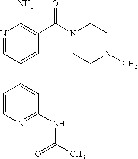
N1=CC(C2=CC(NC(C)=O)=NC=C2)=CC(C(N2CCN(C)CC2)=O)=C1N
